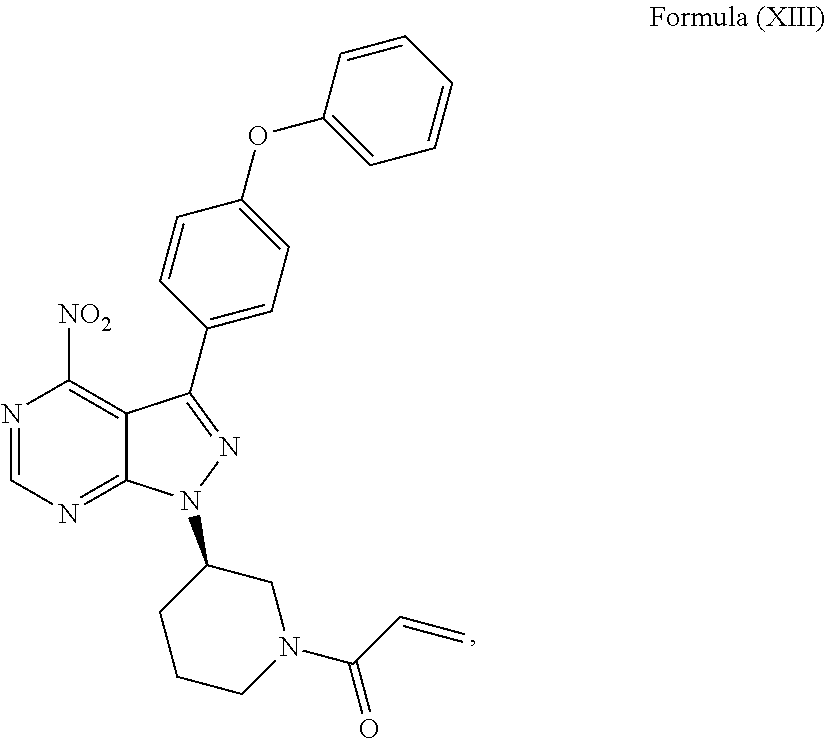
N1=CN=C2C(=C1[NO2])C(C1=CC=C(OC3=CC=CC=C3)C=C1)=NN2C1CCCN(C(C=C)=O)C1
